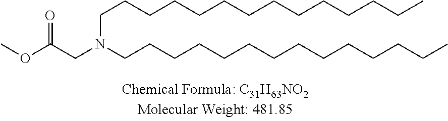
C(CCCCCCCCCCCC)CN(CCCCCCCCCCCCCC)CC(OC)=O
